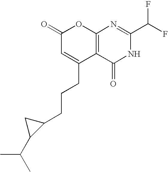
C1(=O)C=C(CCCC2CC2C(C)C)C2=C(O1)N=C(C(F)F)NC2=O
